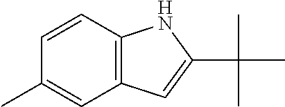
C12=C(C=CC(C)=C1)NC(C(C)(C)C)=C2
